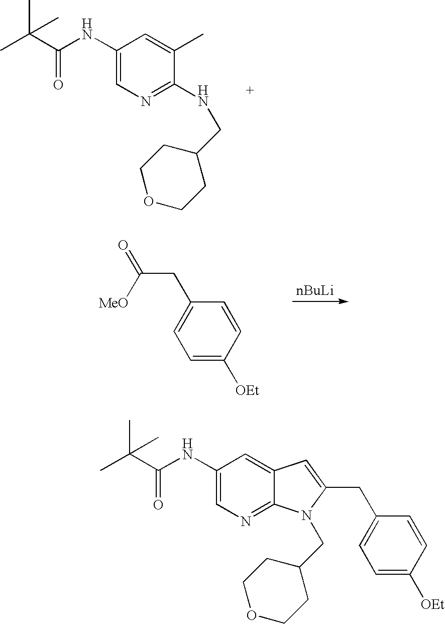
CC(C(NC1=CN=C(NCC2CCOCC2)C(C)=C1)=O)(C)C.C(CC1=CC=C([OEt])C=C1)(=O)[MeO].CC(C(NC1=CN=C2C(=C1)C=C(CC1=CC=C([OEt])C=C1)N2CC1CCOCC1)=O)(C)C
